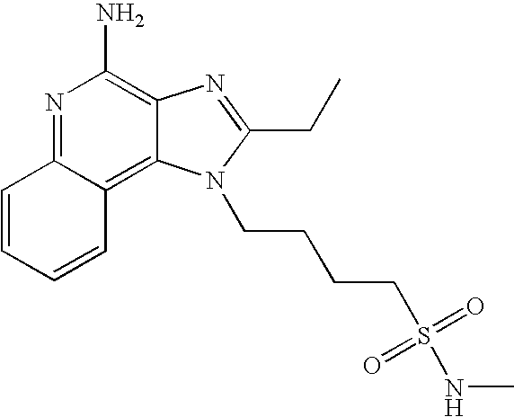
C1=CC=CC2=C3C(=C(N)N=C12)N=C(CC)N3CCCCS(=O)(=O)NC
